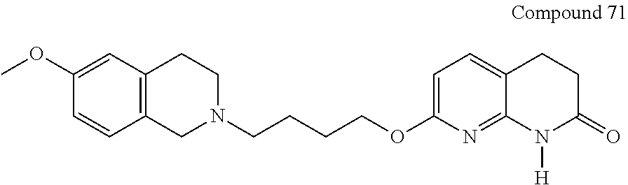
C12=C(CN(CCCCOC3=CC=C4C(=N3)N([H])C(=O)CC4)CC1)C=CC(OC)=C2
